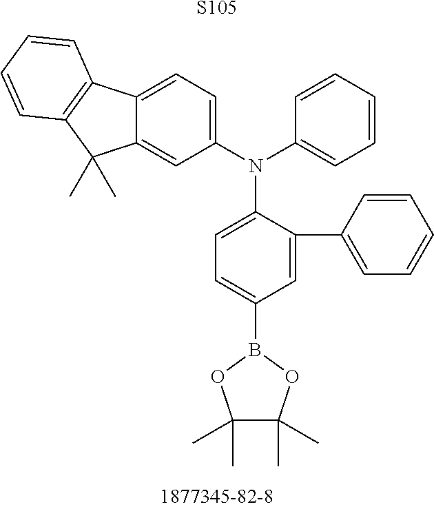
[S105].N(C1=CC=C(B2OC(C)(C)C(C)(C)O2)C=C1C1=CC=CC=C1)(C1=CC=C2C(=C1)C(C)(C)C1=C2C=CC=C1)C1=CC=CC=C1
